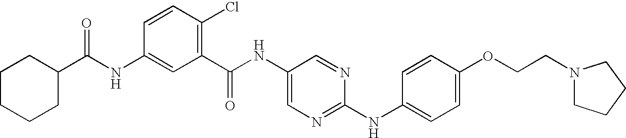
C1(C(NC2=CC(C(NC3=CN=C(NC4=CC=C(OCCN5CCCC5)C=C4)N=C3)=O)=C(Cl)C=C2)=O)CCCCC1
